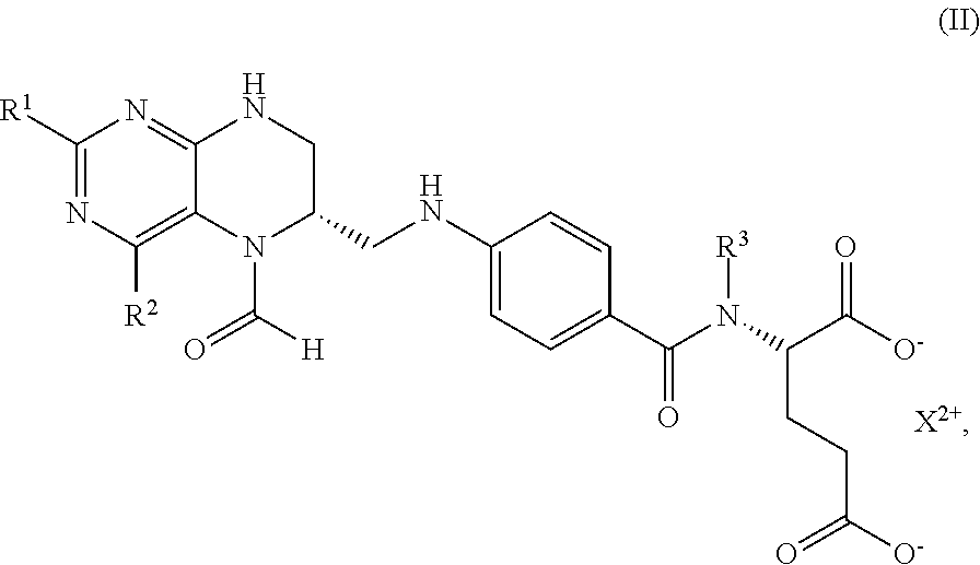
[X2+].N(C1=CC=C(C(N(C(C([O-])=O)CCC([O-])=O)[R3])=O)C=C1)CC1CNC2=NC([R1])=NC([R2])=C2N1C([H])=O
